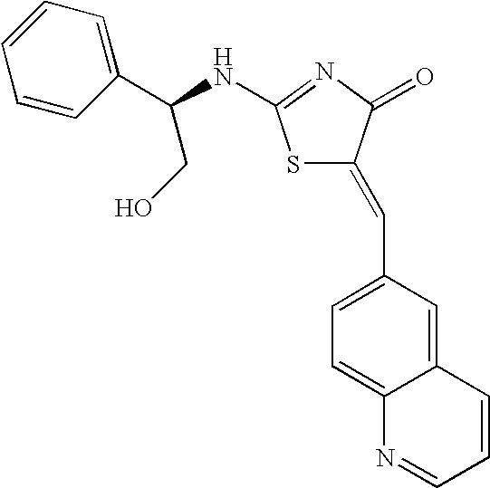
C1(C=C2SC(NC(CO)C3=CC=CC=C3)=NC2=O)=CC=C2C(=C1)C=CC=N2
